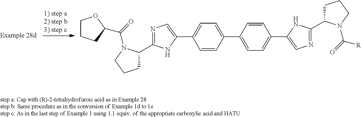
C1(C2=CC=C(C3=CC=C(C4=CN=C(C5CCCN5C(=O)[R])N4)C=C3)C=C2)=CN=C(C2CCCN2C(=O)C2CCCO2)N1
